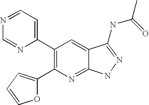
N1=CC=C(C2=C(C3=CC=CO3)N=C3C(=C2)C(NC(C)=O)=NN3)N=C1
